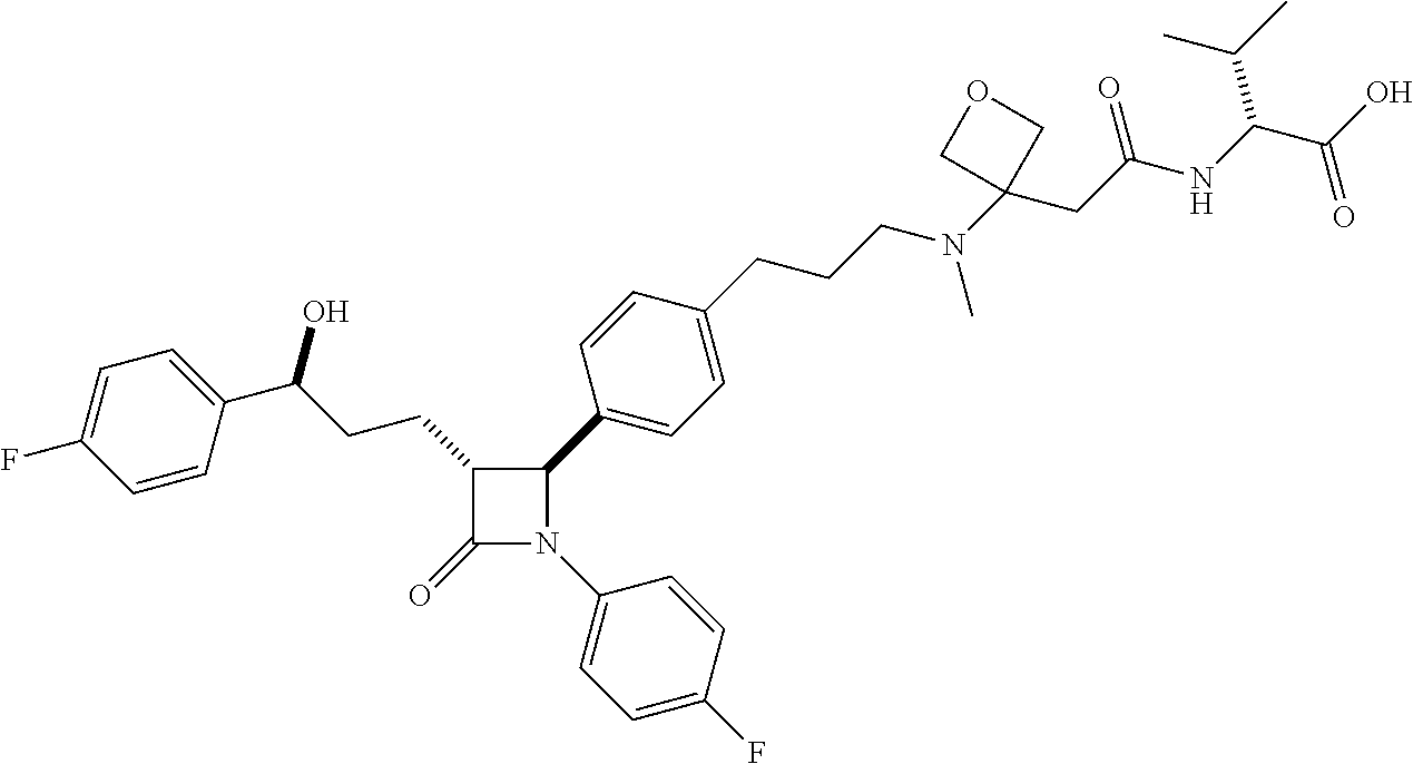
C1(=O)N(C2=CC=C(F)C=C2)C(C2=CC=C(CCCN(C3(CC(NC(C(O)=O)C(C)C)=O)COC3)C)C=C2)C1CCC(O)C1=CC=C(F)C=C1
